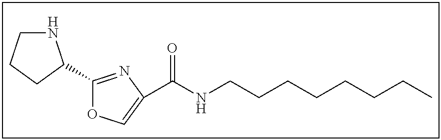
N1CCCC1C1=NC(C(NCCCCCCCC)=O)=CO1
